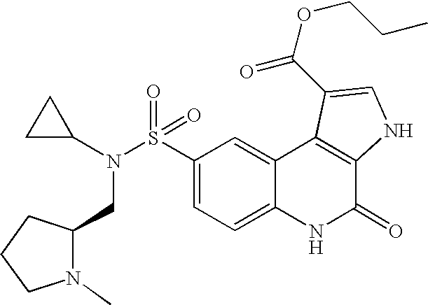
N(S(C1=CC=C2C(=C1)C1=C(C(=O)N2)NC=C1C(OCCC)=O)(=O)=O)(C1CC1)CC1N(C)CCC1
